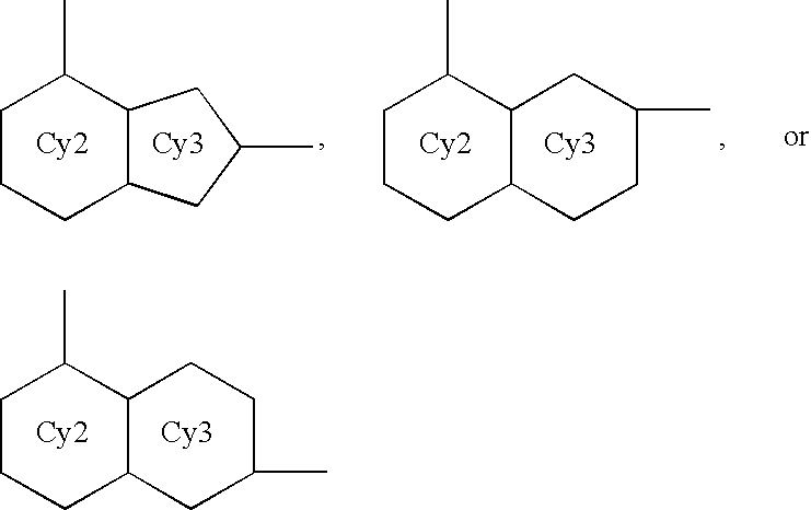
C1CCC2C(C1C)CC(C)C2.[Cy2].[Cy3].[Cy2].C1CCC2C(C1C)CC(C)CC2.[Cy3].[Cy2].C1CCC2C(C1C)CCC(C)C2.[Cy3]
